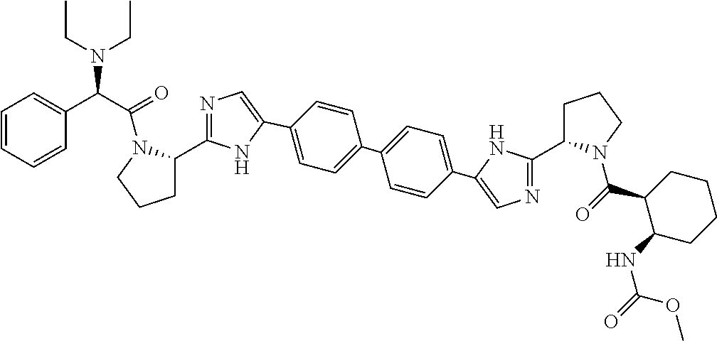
C(C(=O)N1C(C2=NC=C(C3=CC=C(C4=CC=C(C5=CN=C(C6CCCN6C(=O)C6C(NC(=O)OC)CCCC6)N5)C=C4)C=C3)N2)CCC1)(C1=CC=CC=C1)N(CC)CC
